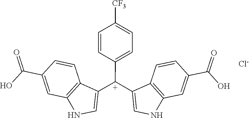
C12=C(NC=C1[C+](C1=CC=C([CF3])C=C1)C1=CNC3=C1C=CC(C(O)=O)=C3)C=C(C(O)=O)C=C2.[Cl-]
